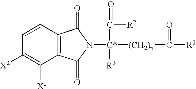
C1=CC2=C(C([X1])=C1[X2])C(=O)N([C*](C([R2])=O)([R3])[(CH2)n]C(=O)[R1])C2=O
